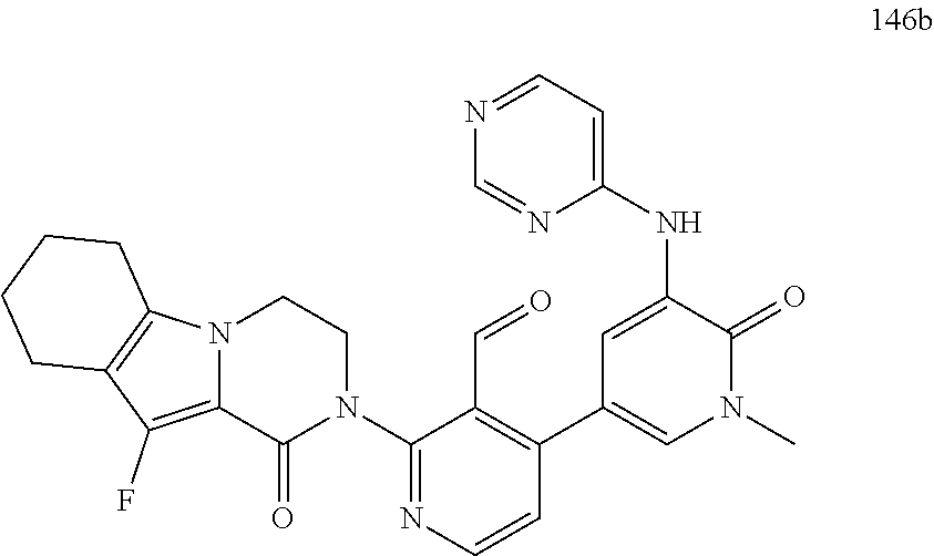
C1(N2CCN3C(=C(F)C4=C3CCCC4)C2=O)=NC=CC(C2=CN(C)C(=O)C(NC3=CC=NC=N3)=C2)=C1C=O
